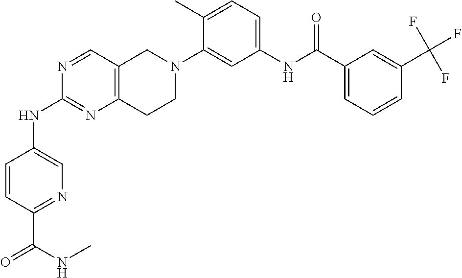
N1=CC2=C(N=C1NC1=CN=C(C(=O)NC)C=C1)CCN(C1=CC(NC(C3=CC=CC(C(F)(F)F)=C3)=O)=CC=C1C)C2
